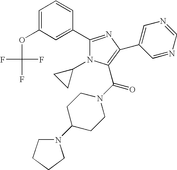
C1=C(OC(F)(F)F)C=C(C2=NC(C3=CN=CN=C3)=C(C(N3CCC(N4CCCC4)CC3)=O)N2C2CC2)C=C1
